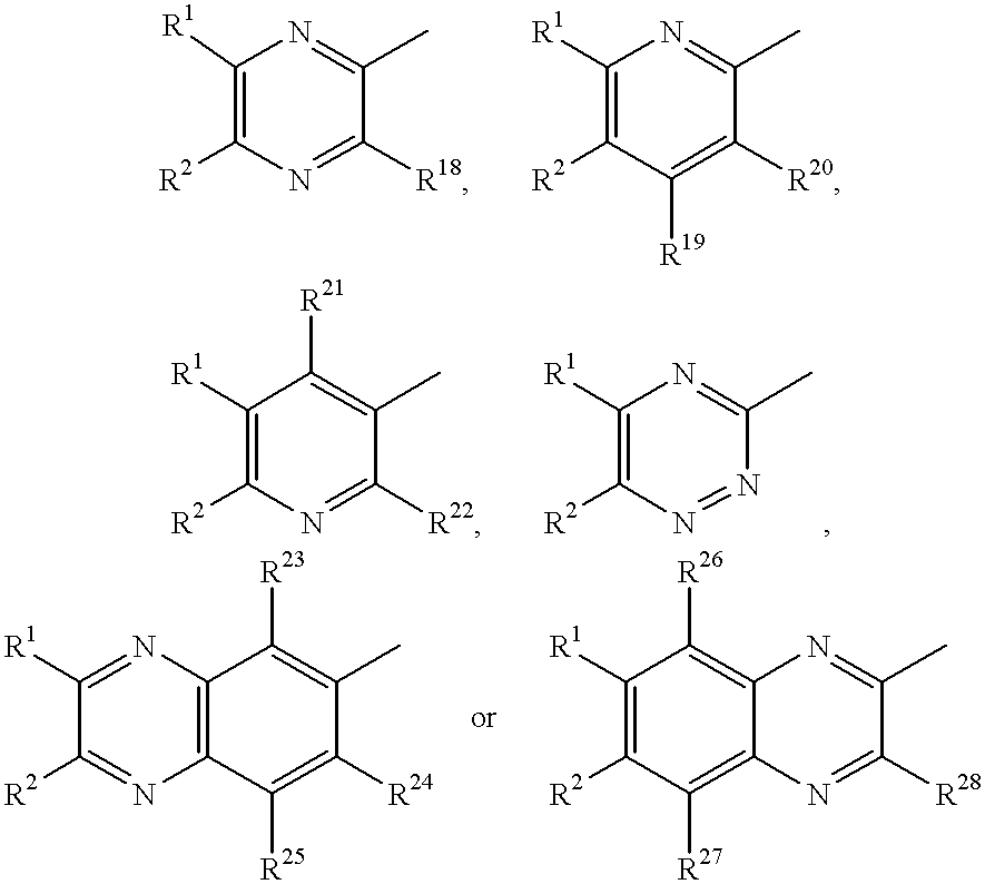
C1([R1])=C([R2])N=C([R18])C(C)=N1.C1([R1])=C([R2])C([R19])=C([R20])C(C)=N1.C1([R1])=C([R2])N=C([R22])C(C)=C1[R21].C1([R1])=C([R2])N=NC(C)=N1.C1([R1])=NC2=C(N=C1[R2])C([R25])=C([R24])C(C)=C2[R23].C1(C)=NC2=C([R26])C([R1])=C([R2])C([R27])=C2N=C1[R28]
